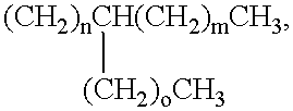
[(CH2)nCH(CH2)mCH3][(CH2)oCH3]
